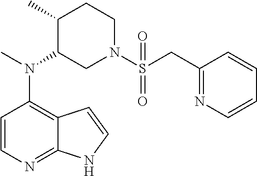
C12=C(N(C)C3CN(S(CC4=NC=CC=C4)(=O)=O)CCC3C)C=CN=C1NC=C2
